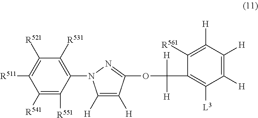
C1([R541])=C([R551])C(N2C([H])=C([H])C(OC([H])([H])C3=C([L3])C([H])=C([H])C([H])=C3[R561])=N2)=C([R531])C([R521])=C1[R511]
